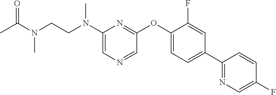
N(C1=CN=CC(OC2=CC=C(C3=NC=C(F)C=C3)C=C2F)=N1)(CCN(C(=O)C)C)C
